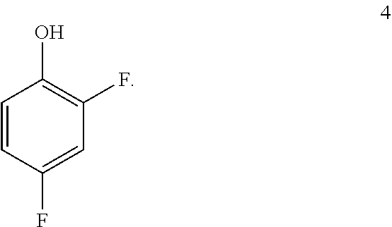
OC1=C(F)C=C(F)C=C1
